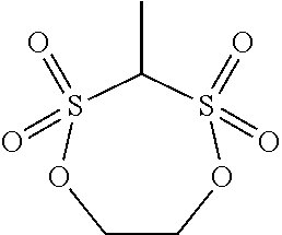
C1COS(=O)(=O)C(C)S(=O)(=O)O1
